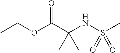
CCOC(C1(NS(C)(=O)=O)CC1)=O
